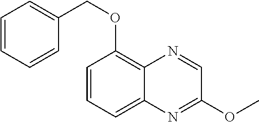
C1=CC(OCC2=CC=CC=C2)=C2C(=C1)N=C(OC)C=N2
